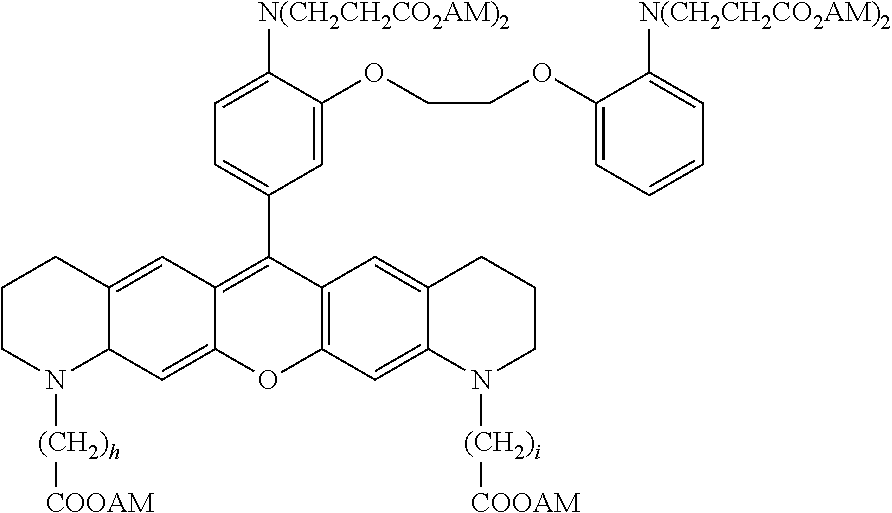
C12C(=CC3=C(C4=CC=C([N(CH2CH2CO2AM)2])C(OCCOC5=CC=CC=C5[N(CH2CH2CO2AM)2])=C4)C4=C(OC3=C1)C=C1C(=C4)CCCN1[(CH2)i][COOAM])CCCN2[(CH2)h][COOAM]
